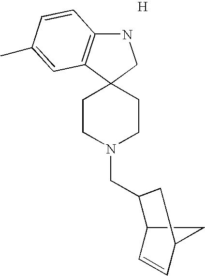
N1C2=C(C3(C1)CCN(CC1C4C=CC(C4)C1)CC3)C=C(C)C=C2.[H]
